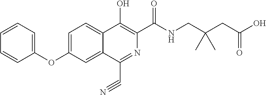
C1=CC=C(OC2=CC=C3C(=C2)C(C#N)=NC(C(NCC(CC(O)=O)(C)C)=O)=C3O)C=C1
